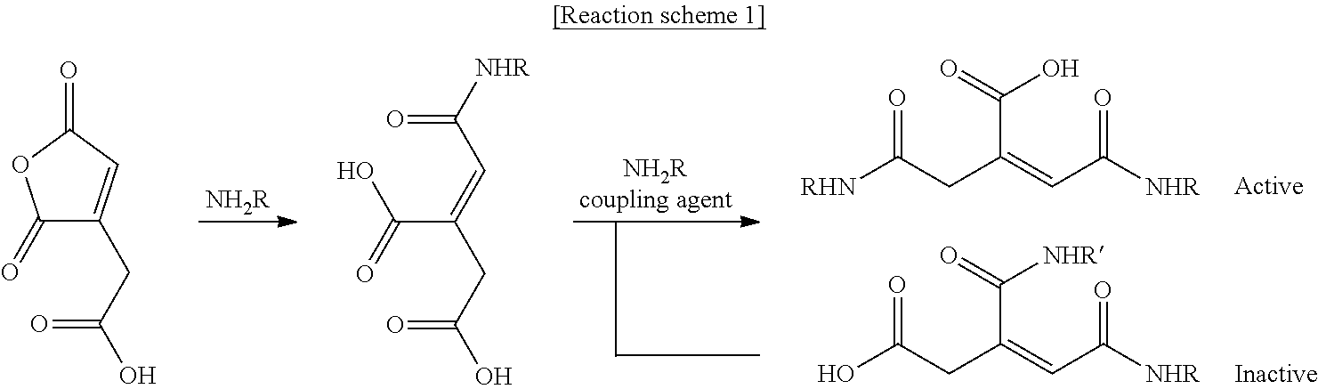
[NH2R].[RHN]C(CC(=CC([NHR])=O)C(=O)O)=O.OC(CC(=CC([NHR])=O)C(=O)[NHR])=O.C1(=O)C(CC(O)=O)=CC(=O)O1.C(C(=CC([NHR])=O)CC(O)=O)(=O)O
